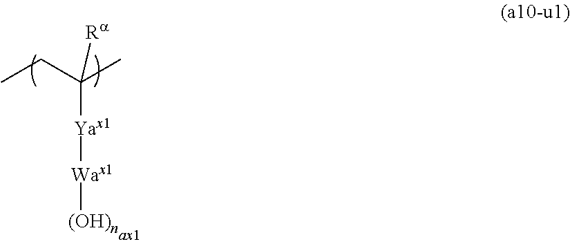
CCC(C)([Ra])[Yax1][Wax1][(OH)n]
